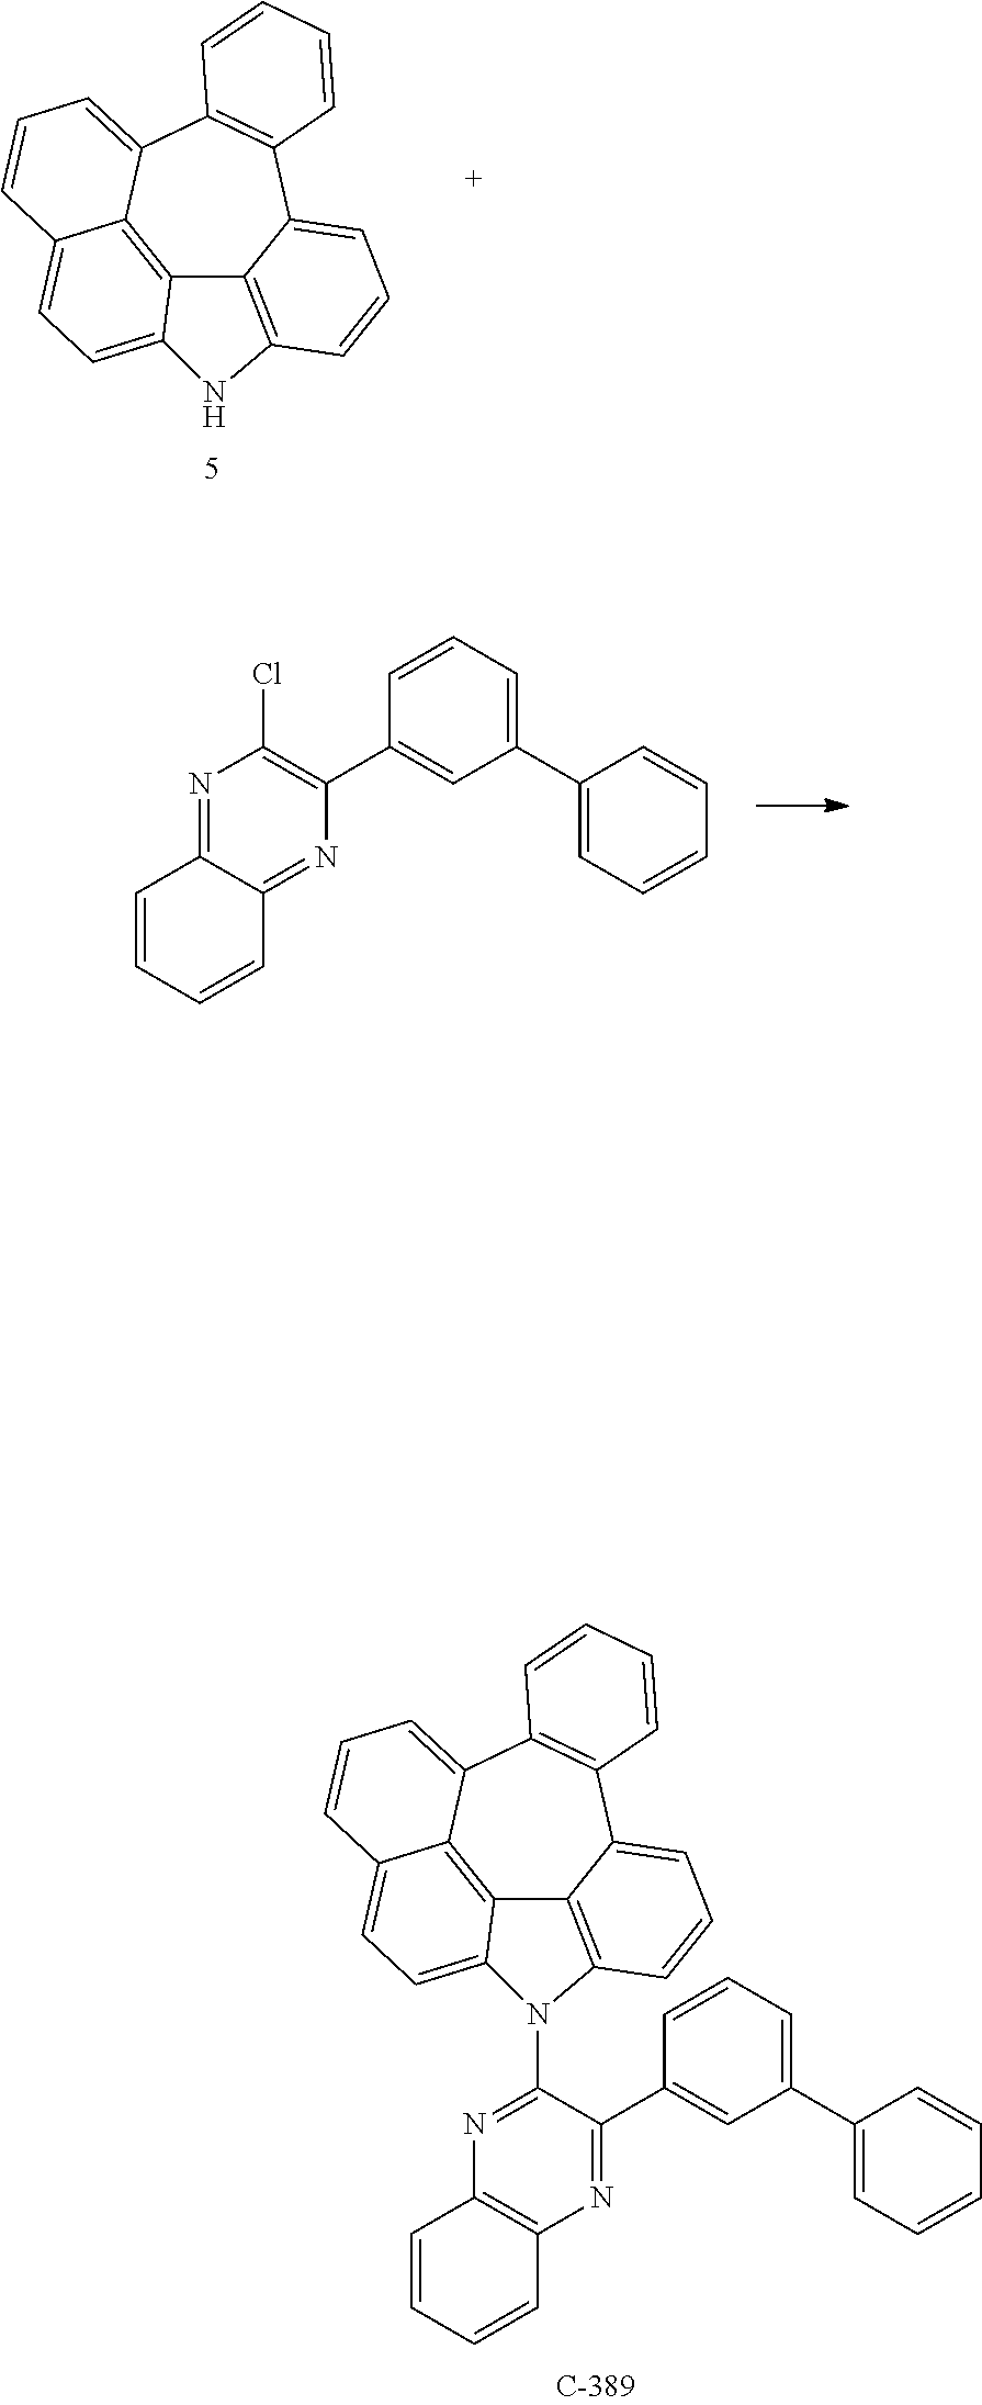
C12=C3C4=CC=CC3=CC=C1NC1=C2C(=CC=C1)C1=C4C=CC=C1.N1=C2C(=NC(C3=CC(C4=CC=CC=C4)=CC=C3)=C1Cl)C=CC=C2.C12=C3C4=CC=CC3=CC=C1N(C1=NC3=C(N=C1C1=CC(C5=CC=CC=C5)=CC=C1)C=CC=C3)C1=C2C(=CC=C1)C1=C4C=CC=C1
